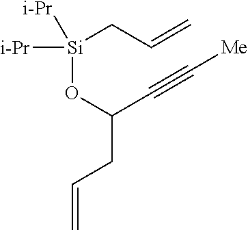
[Si](OC(C#C[Me])CC=C)(CC=C)([i-Pr])[i-Pr]
